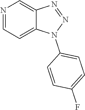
N1=CC=C2C(=C1)N=NN2C1=CC=C(F)C=C1
